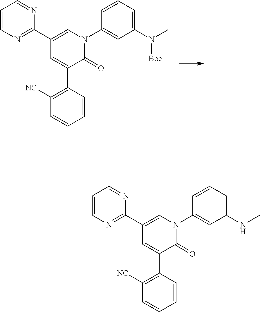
C1=CN=C(C2=CN(C3=CC(N(C)[Boc])=CC=C3)C(=O)C(C3=C([NC])C=CC=C3)=C2)N=C1.C1=CN=C(C2=CN(C3=CC(NC)=CC=C3)C(=O)C(C3=C([NC])C=CC=C3)=C2)N=C1
